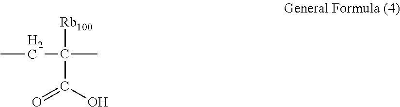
CCC(C)([Rb100])C(O)=O
